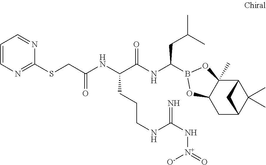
C12C3(C)C(CC(C1(C)C)C2)OB(C(NC(C(NC(=O)CSC1=NC=CC=N1)CCCNC(N[N+]([O-])=O)=N)=O)CC(C)C)O3
